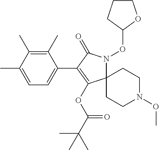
C12(N(OC3CCCO3)C(=O)C(C3=CC=C(C)C(C)=C3C)=C1OC(C(C)(C)C)=O)CCN(OC)CC2
